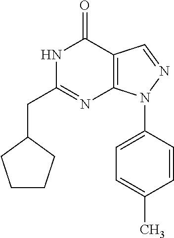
C1=C(N2C3=C(C=N2)C(=O)NC(CC2CCCC2)=N3)C=CC(C)=C1
